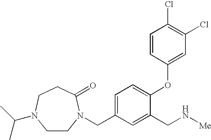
C1=C(CN2CCN(C(C)C)CCC2=O)C=C(CN[Me])C(OC2=CC(Cl)=C(Cl)C=C2)=C1
